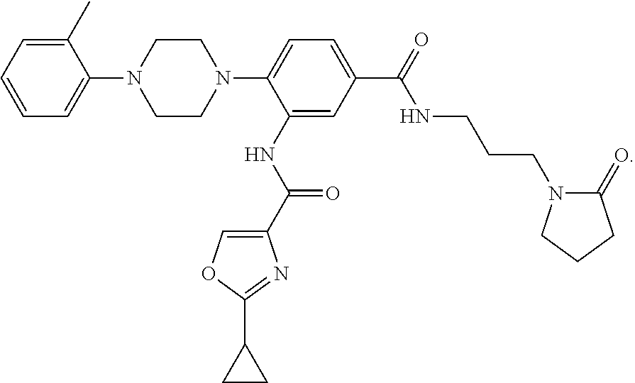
C1(C)=CC=CC=C1N1CCN(C2=CC=C(C(NCCCN3C(=O)CCC3)=O)C=C2NC(C2=COC(C3CC3)=N2)=O)CC1
